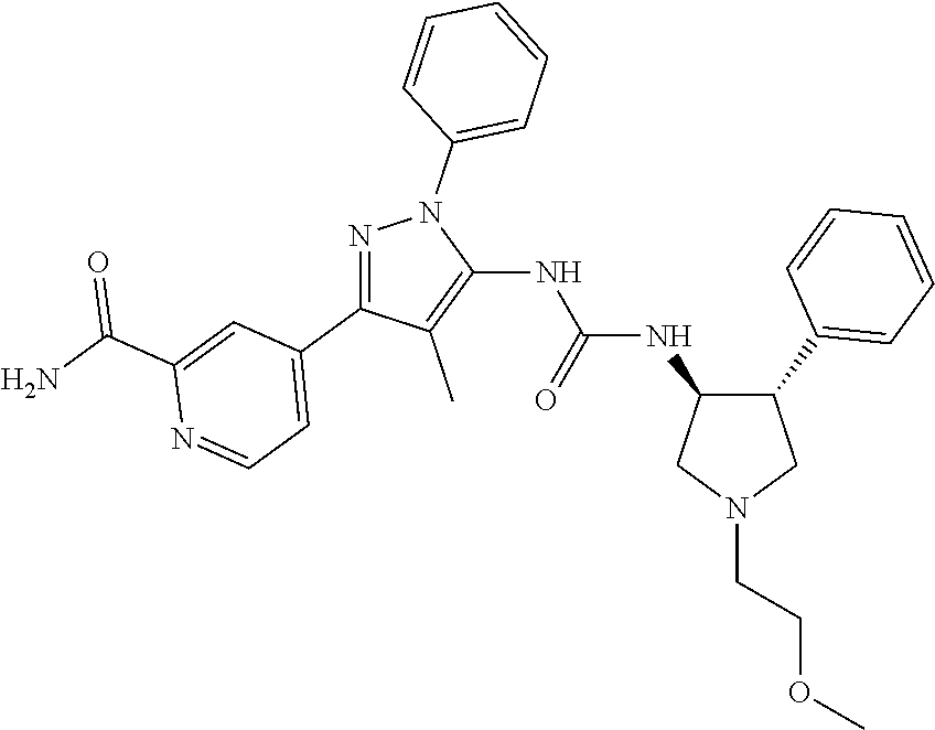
C1(NC(NC2=C(C)C(C3=CC=NC(C(N)=O)=C3)=NN2C2=CC=CC=C2)=O)C(C2=CC=CC=C2)CN(CCOC)C1
